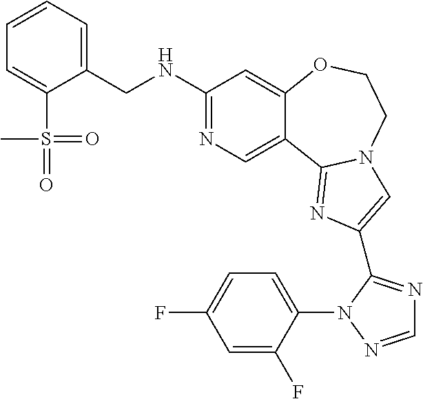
C1(NCC2=CC=CC=C2S(C)(=O)=O)=NC=C2C(=C1)OCCN1C2=NC(C2=NC=NN2C2=CC=C(F)C=C2F)=C1
